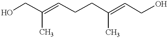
OCC(=CCCC(=CCO)C)C
